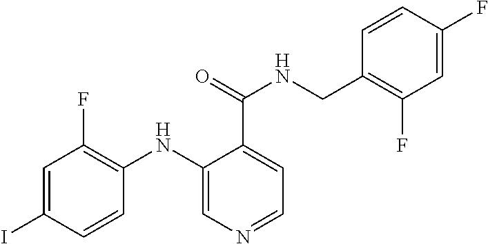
C1=C(I)C=CC(NC2=CN=CC=C2C(=O)NCC2=C(F)C=C(F)C=C2)=C1F
